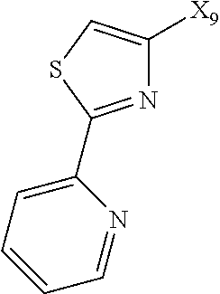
C1([X9])=CSC(C2=CC=CC=N2)=N1
